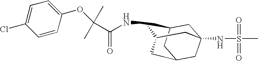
C1C2CC3CC1(NS(C)(=O)=O)CC(C3)C2NC(=O)C(C)(C)OC1=CC=C(Cl)C=C1
